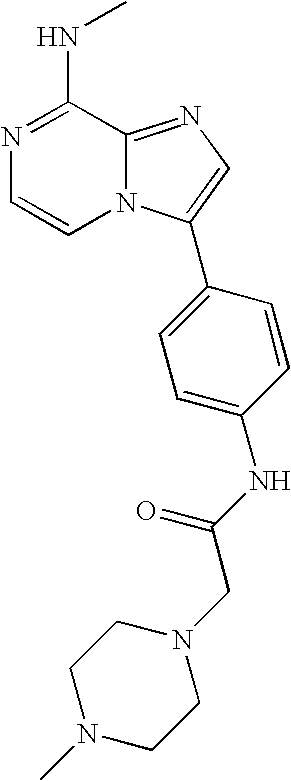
N1=C(NC)C2=NC=C(C3=CC=C(NC(CN4CCN(C)CC4)=O)C=C3)N2C=C1
